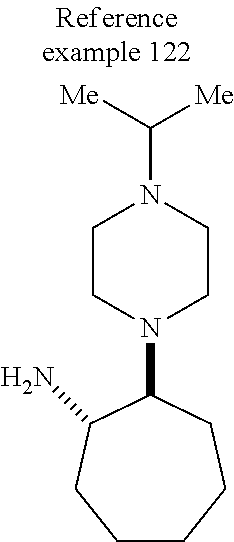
C1CN(C([Me])[Me])CCN1C1C(N)CCCCC1
